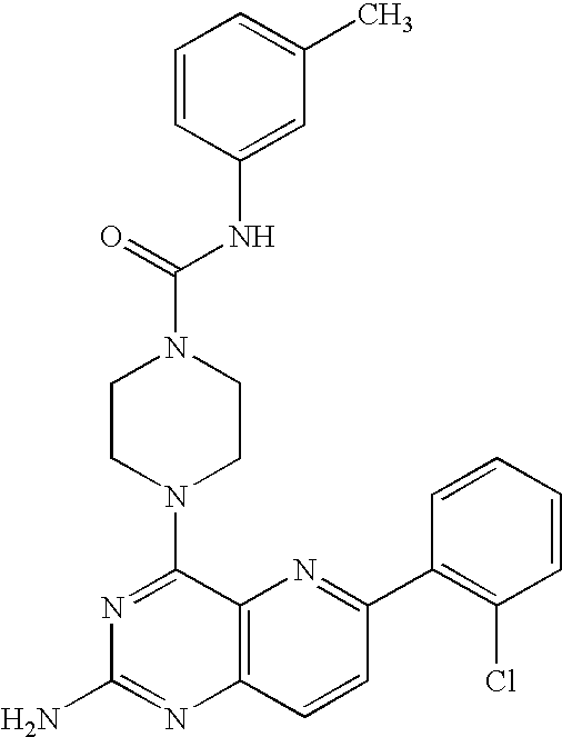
C1=CC(NC(N2CCN(C3=NC(N)=NC4=C3N=C(C3=C(Cl)C=CC=C3)C=C4)CC2)=O)=CC(C)=C1
